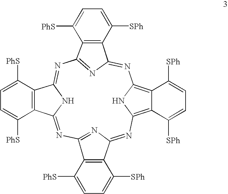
N1=C2N=C(N=C3NC(=NC4=NC(=NC5=C6C(=C1N5)C([SPh])=CC=C6[SPh])C1=C4C([PhS])=CC=C1[SPh])C1=C3C([PhS])=CC=C1[PhS])C1=C2C([SPh])=CC=C1[PhS]
